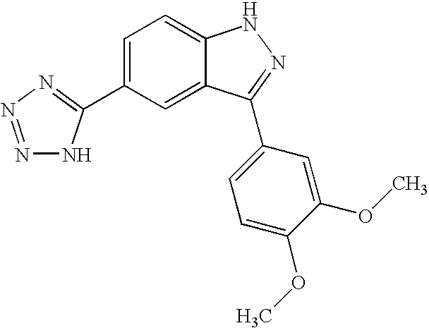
N1=NN=C(C2=CC=C3C(=C2)C(C2=CC=C(OC)C(OC)=C2)=NN3)N1
